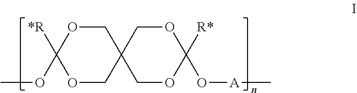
O1CC2(COC1(OC)[*R])COC([R*])(O[A]C)OC2
